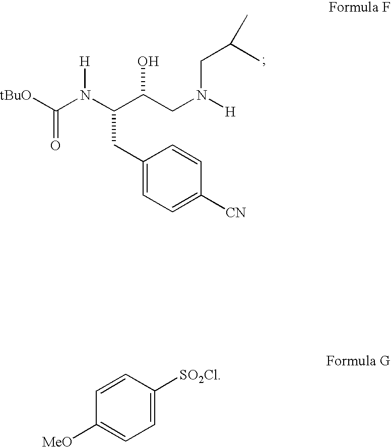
C1(CC(N(C([tBuO])=O)[H])C(CN([H])CC(C)C)O)=CC=C([CN])C=C1.C1=C([SO2Cl])C=CC([MeO])=C1
